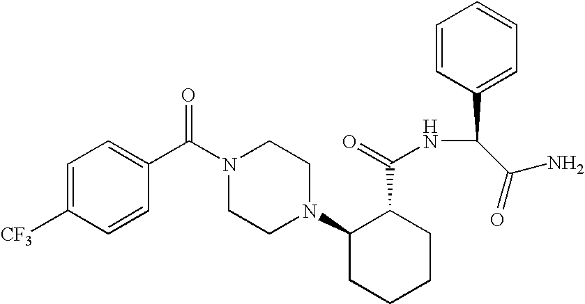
C1=CC(C(N2CCN(C3CCCCC3C(=O)NC(C(N)=O)C3=CC=CC=C3)CC2)=O)=CC=C1[CF3]
